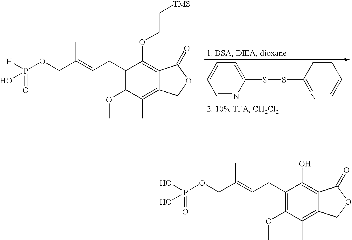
C1=C(SSC2=NC=CC=C2)N=CC=C1.C1(CC=C(COP([H])(=O)O)C)=C(OC)C(C)=C2C(=C1OCC[TMS])C(=O)OC2.C1(CC=C(COP(O)(=O)O)C)=C(OC)C(C)=C2C(=C1O)C(=O)OC2
